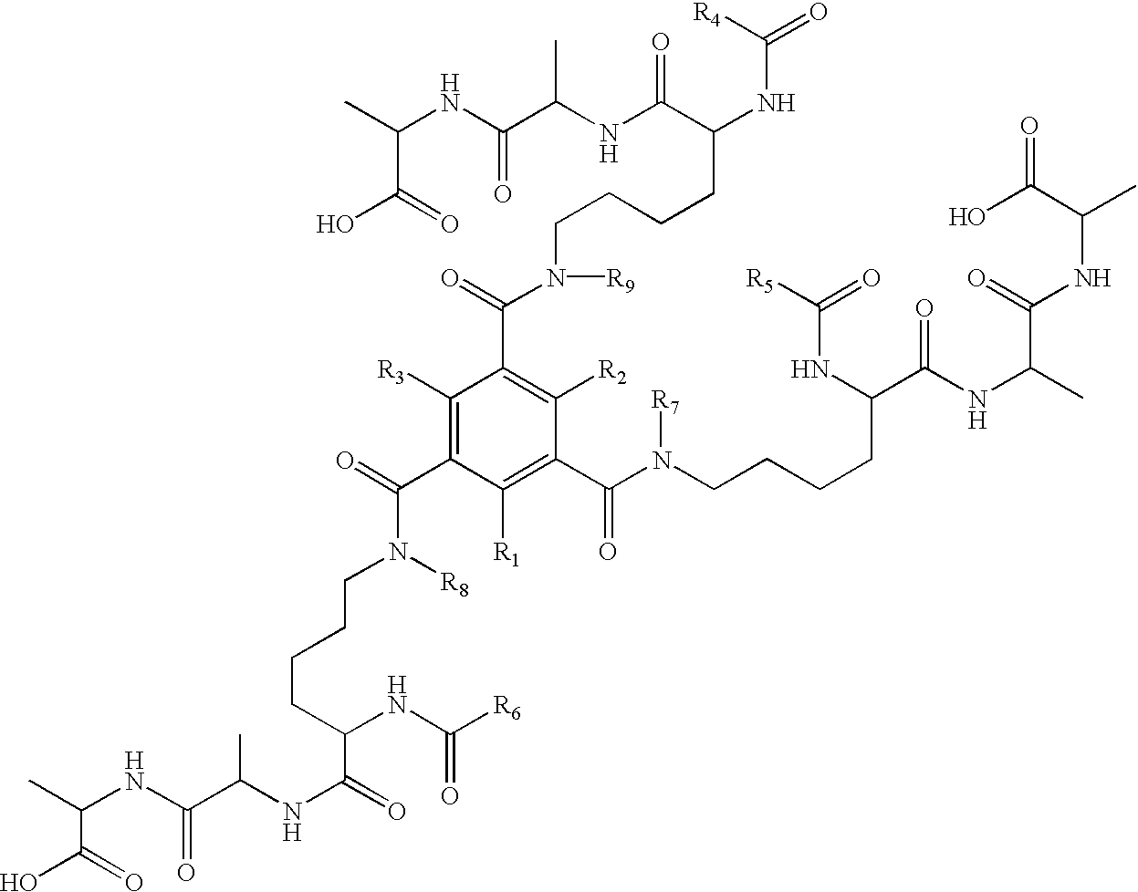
C(C(=O)O)(NC(=O)C(NC(C(CCCCN(C(C1=C([R2])C(C(N([R7])CCCCC(NC(=O)[R5])C(=O)NC(C(NC(C(=O)O)C)=O)C)=O)=C([R1])C(C(N([R8])CCCCC(NC([R6])=O)C(=O)NC(C(NC(C)C(=O)O)=O)C)=O)=C1[R3])=O)[R9])NC([R4])=O)=O)C)C
